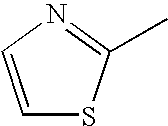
C1=CN=C(C)S1
